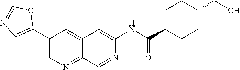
N1=COC(C2=CN=C3C=NC(NC(C4CCC(CO)CC4)=O)=CC3=C2)=C1
